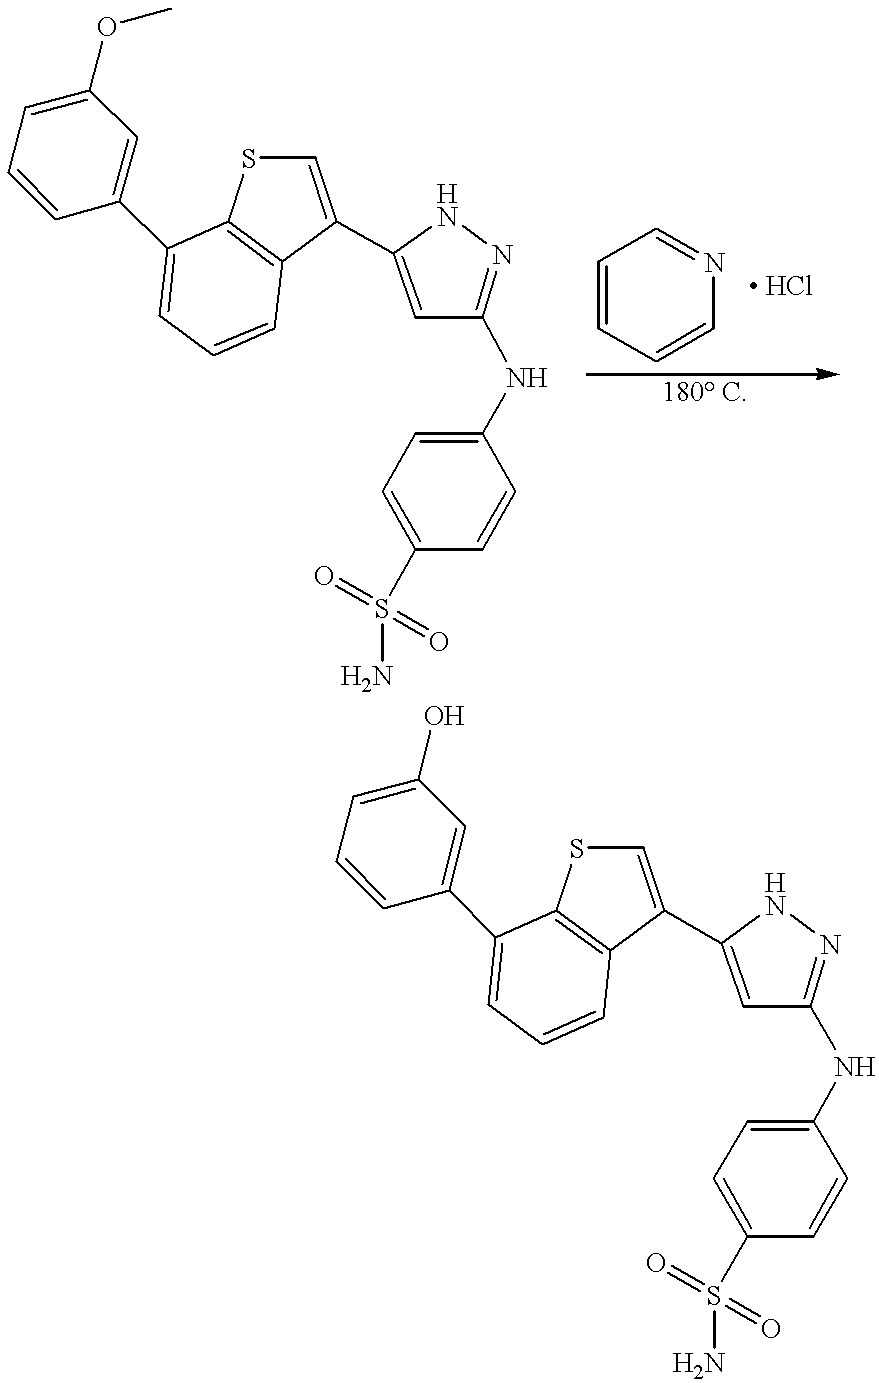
C1(NC2=NNC(C3=CSC4=C3C=CC=C4C3=CC(OC)=CC=C3)=C2)=CC=C(S(N)(=O)=O)C=C1.C1=CC=CN=C1.C1(NC2=NNC(C3=CSC4=C3C=CC=C4C3=CC(O)=CC=C3)=C2)=CC=C(S(N)(=O)=O)C=C1
